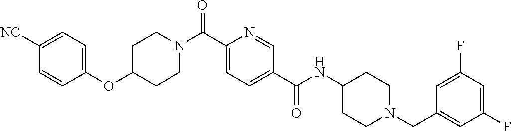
C1CN(C(C2=CC=C(C(=O)NC3CCN(CC4=CC(F)=CC(F)=C4)CC3)C=N2)=O)CCC1OC1=CC=C([NC])C=C1
